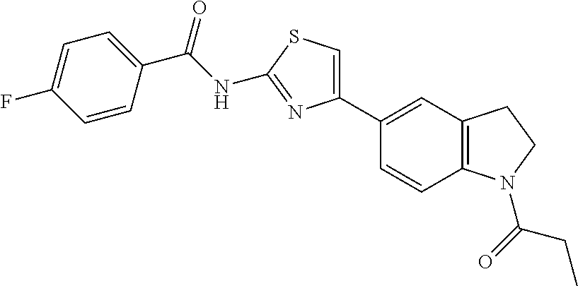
C(NC1=NC(C2=CC3=C(C=C2)N(C(=O)CC)CC3)=CS1)(=O)C1=CC=C(F)C=C1
